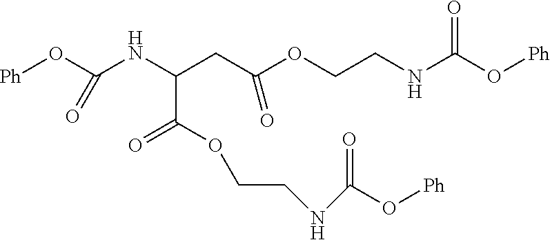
O(CCNC(=O)O[Ph])C(=O)C(NC(O[Ph])=O)CC(OCCNC(=O)O[Ph])=O
